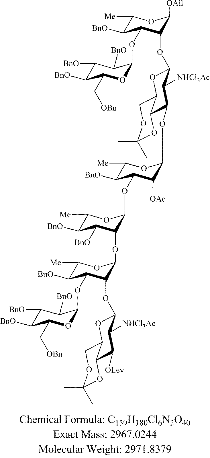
C1([Me])C([BnO])C(OC2OC(C[OBn])C([BnO])C([BnO])C2[BnO])C(OC2OC3COC(C)(C)OC3C(OC3C([OAc])C(OC4OC([Me])C([BnO])C([BnO])C4OC4C(OC5OC6COC(C)(C)OC6C([OLev])C5[NHCl3Ac])C(OC5OC(C[OBn])C([BnO])C([BnO])C5[BnO])C([BnO])C([Me])O4)C([BnO])C([Me])O3)C2[NHCl3Ac])C([OAll])O1
